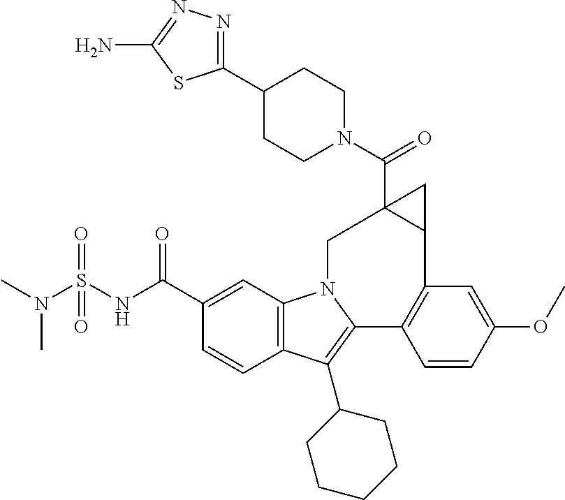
C1=C(C(NS(N(C)C)(=O)=O)=O)C=CC2=C1N1C(=C2C2CCCCC2)C2=C(C=C(OC)C=C2)C2CC2(C(=O)N2CCC(C3=NN=C(N)S3)CC2)C1
